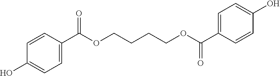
C1=CC(C(OCCCCOC(C2=CC=C(O)C=C2)=O)=O)=CC=C1O
